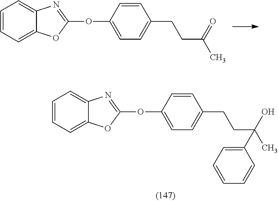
C1=CC=C2C(=C1)N=C(OC1=CC=C(CCC(C)=O)C=C1)O2.C1=CC=C2C(=C1)N=C(OC1=CC=C(CCC(C)(O)C3=CC=CC=C3)C=C1)O2
